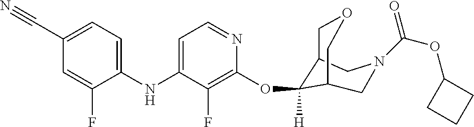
C(C1=CC=C(NC2=CC=NC(OC3([H])C4COCC3CN(C(OC3CCC3)=O)C4)=C2F)C(F)=C1)#N
